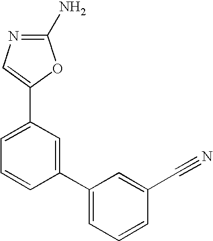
N1=C(N)OC(C2=CC=CC(C3=CC=CC(C#N)=C3)=C2)=C1
